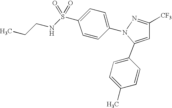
C1=C(C2=CC=C(C)C=C2)N(C2=CC=C(S(NCCC)(=O)=O)C=C2)N=C1[CF3]
